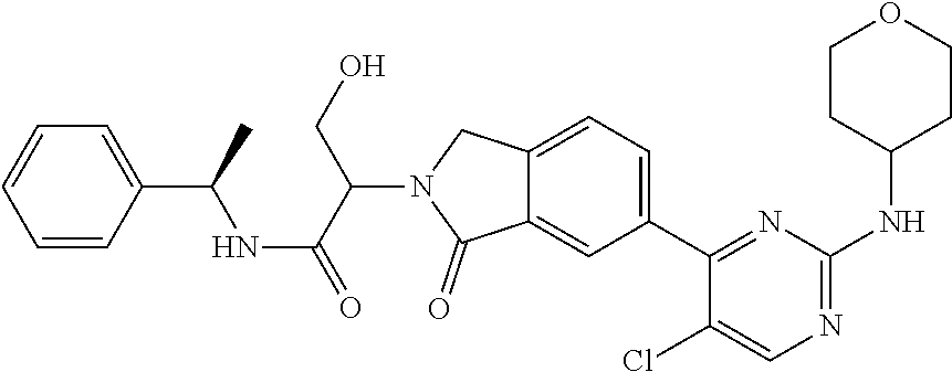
C1=CC(C(C)NC(C(N2C(=O)C3=CC(C4=NC(NC5CCOCC5)=NC=C4Cl)=CC=C3C2)CO)=O)=CC=C1
